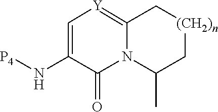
[P4]NC1=C[Y]=C2N(C1=O)C(C)C[(CH2)n]C2
